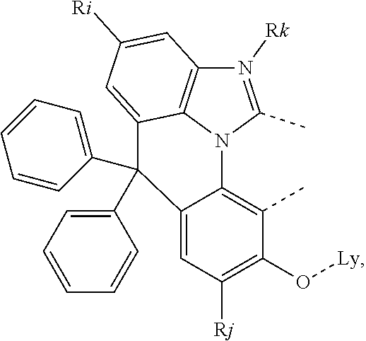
C12=CC([Rj])=C(O[Ly])C(C)=C1N1C(C)=N([Rk])C3=C1C(=CC([Ri])=C3)C2(C1=CC=CC=C1)C1=CC=CC=C1
